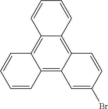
C12=C3C(=C4C(=C1C=CC=C2)C=CC=C4)C=CC(Br)=C3
